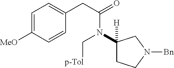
C1=C([MeO])C=CC(CC(N(C[p-Tol])C2([H])CCN([Bn])C2)=O)=C1
